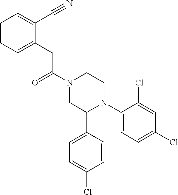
C(N1CC(C2=CC=C(Cl)C=C2)N(C2=CC=C(Cl)C=C2Cl)CC1)(=O)CC1=CC=CC=C1C#N
